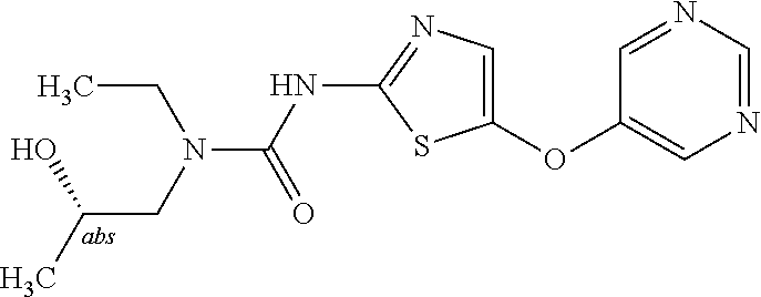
C1=NC=NC=C1OC1=CN=C(NC(=O)N(CC(C)O)CC)S1
